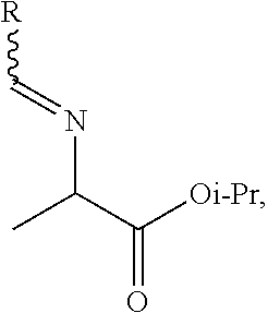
CC(C([Oi-Pr])=O)N=C[R]
